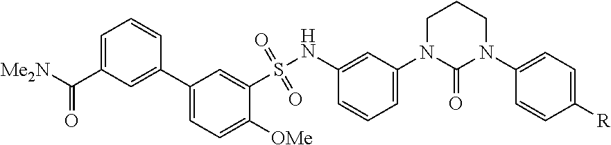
C1=C(C([Me2N])=O)C=C(C2=CC=C([OMe])C(S(NC3=CC(N4C(=O)N(C5=CC=C([R])C=C5)CCC4)=CC=C3)(=O)=O)=C2)C=C1
